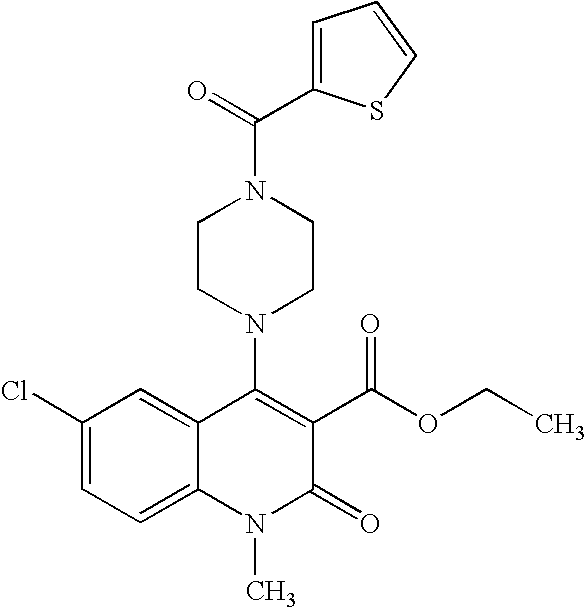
C1(Cl)=CC=C2C(=C1)C(N1CCN(C(=O)C3=CC=CS3)CC1)=C(C(OCC)=O)C(=O)N2C
